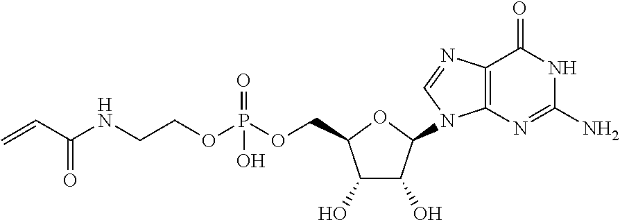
C1(O)C(O)C(N2C3=C(C(=O)NC(N)=N3)N=C2)OC1COP(OCCNC(C=C)=O)(=O)O
